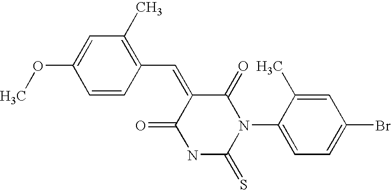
C1(C=C2C(=O)N(C3=CC=C(Br)C=C3C)C(=S)NC2=O)=C(C)C=C(OC)C=C1
